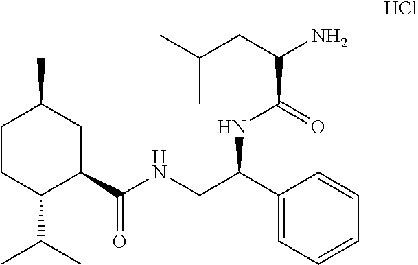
C1CC(C(C)C)C(C(NCC(C2=CC=CC=C2)NC(C(N)CC(C)C)=O)=O)CC1C.Cl
